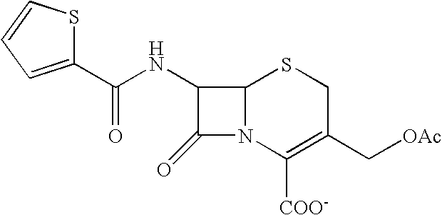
C12N(C([COO-])=C(C[OAc])CS1)C(=O)C2NC(=O)C1=CC=CS1
